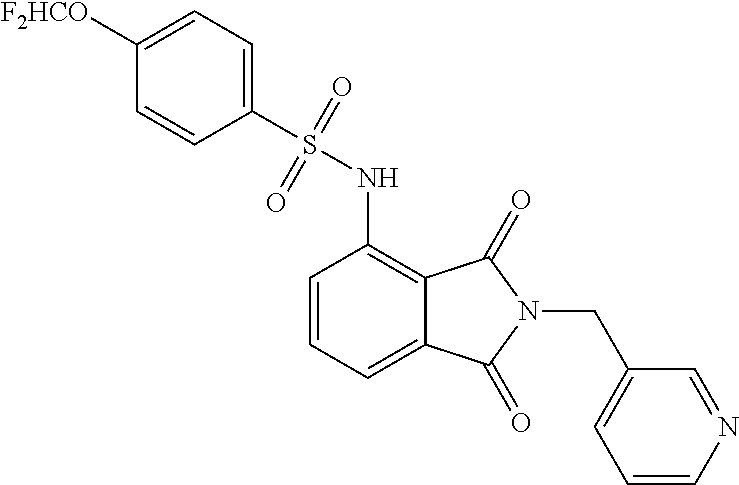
C1=CC=C2C(=C1NS(C1=CC=C([F2HCO])C=C1)(=O)=O)C(=O)N(CC1=CC=CN=C1)C2=O
